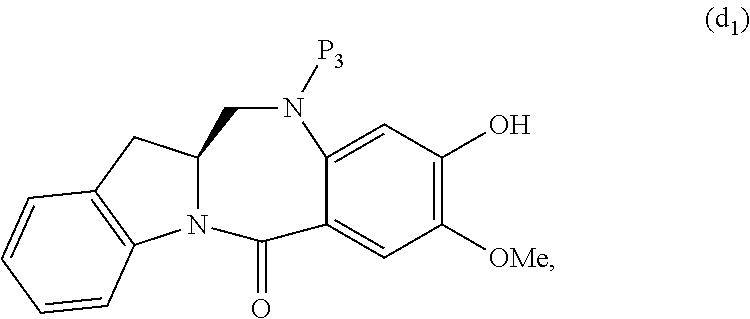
OC1=C([OMe])C=C2C(=C1)N([P3])CC1N(C2=O)C2=C(C1)C=CC=C2
